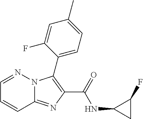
C12=NC(C(=O)NC3CC3F)=C(C3=CC=C(C)C=C3F)N1N=CC=C2
